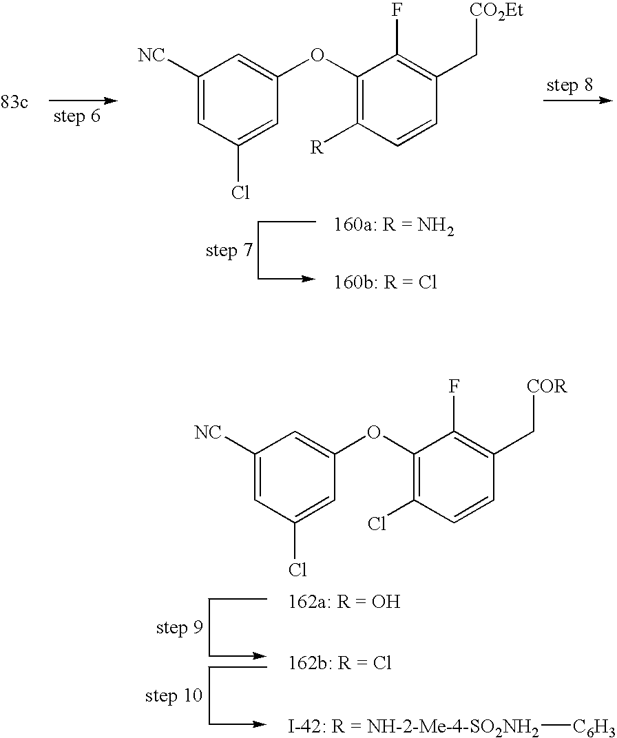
[C6H3][NH-2-Me-4-SO2NH2].C1([NC])=CC(Cl)=CC(OC2=C(Cl)C=CC(C[COR])=C2F)=C1.C1([NC])=CC(Cl)=CC(OC2=C([R])C=CC(C[CO2Et])=C2F)=C1
